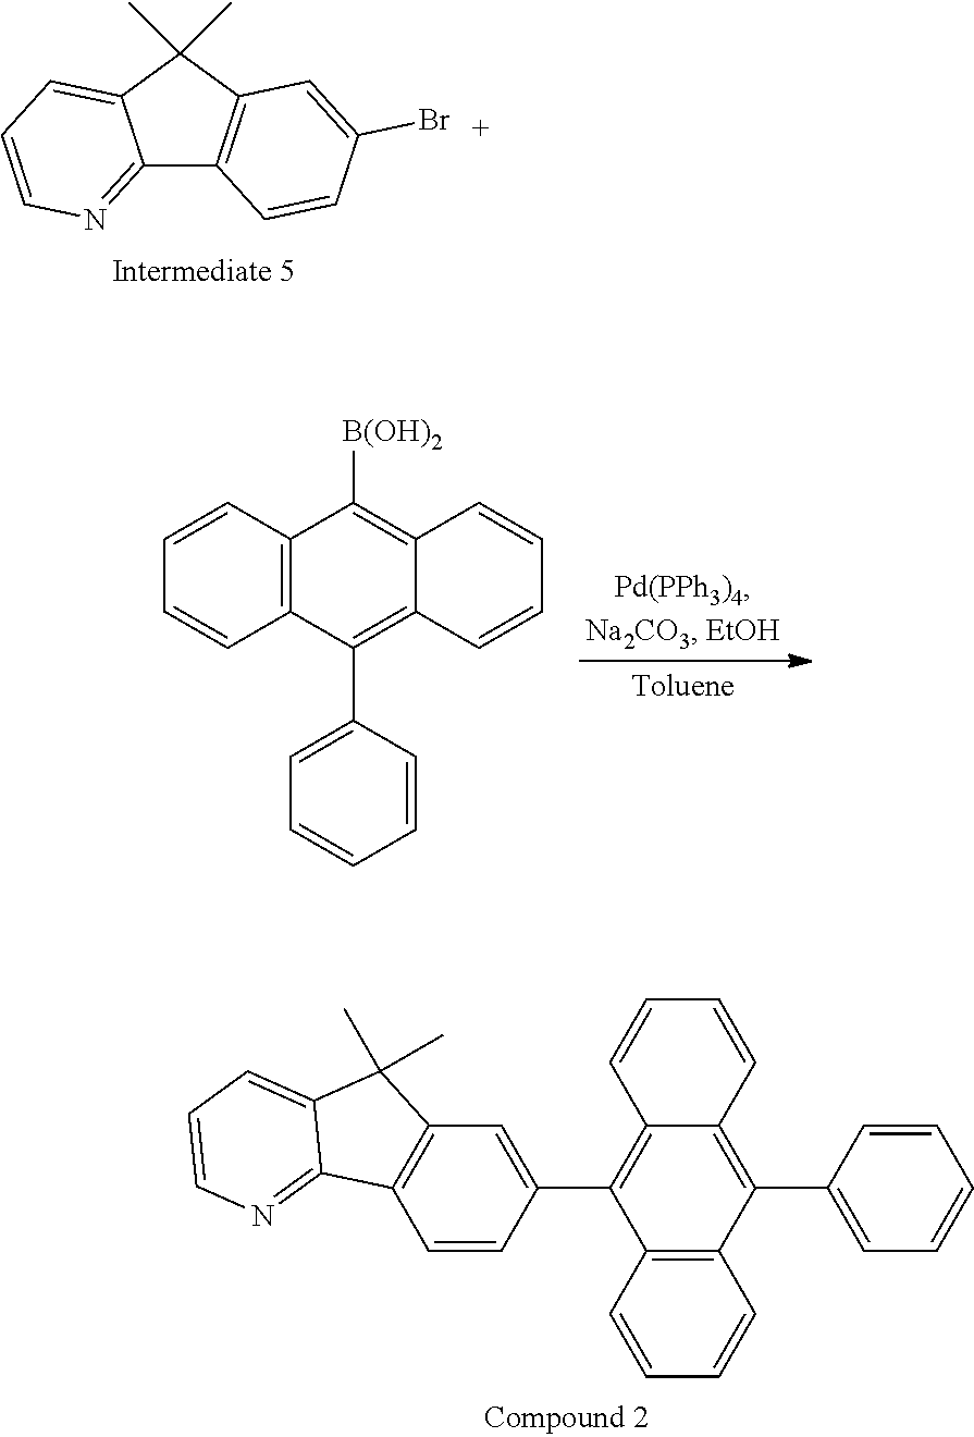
C12=NC=CC=C1C(C)(C)C1=C2C=CC(Br)=C1.C1=CC=CC2=C1C([B(OH)2])=C1C(=C2C2=CC=CC=C2)C=CC=C1.C1=CC2=C(C3=CC=CC=C3)C3=C(C(C4=CC5=C(C=C4)C4=NC=CC=C4C5(C)C)=C2C=C1)C=CC=C3
